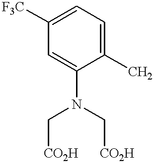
C1=C([F3C])C=C(N(C[CO2H])C[CO2H])C(C)=C1
